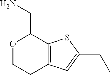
O1CCC2=C(SC(CC)=C2)C1CN
